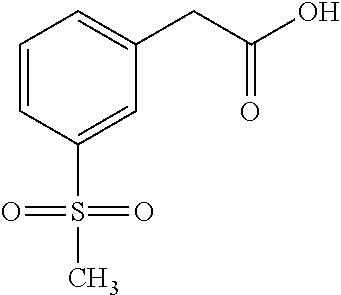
C1=CC(S(C)(=O)=O)=CC(CC(O)=O)=C1
